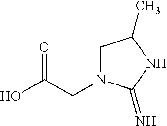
OC(CN1CC(C)NC1=N)=O
